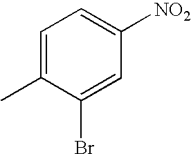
C1(Br)=CC([NO2])=CC=C1C
